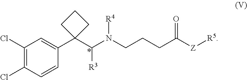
C1=CC(Cl)=C(Cl)C=C1C1(C(N(CCCC([Z][R5])=O)[R4])[R3])CCC1
